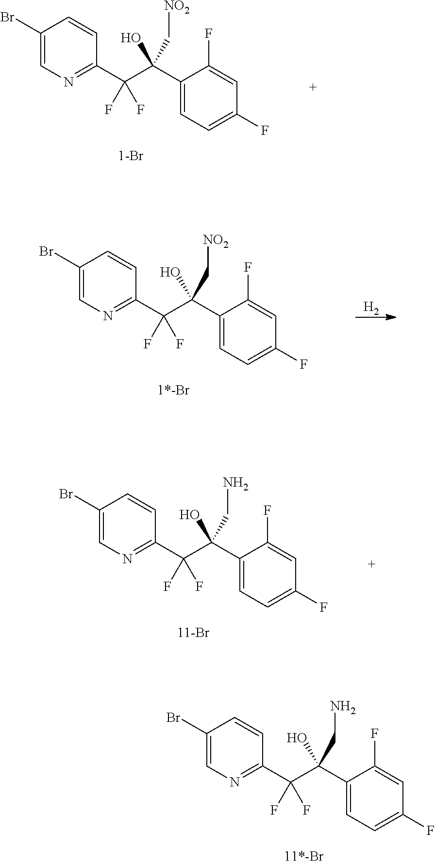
C1(Br)=CN=C(C(C(C2=CC=C(F)C=C2F)(O)C[NO2])(F)F)C=C1.C1(Br)=CN=C(C(C(C2=CC=C(F)C=C2F)(O)CN)(F)F)C=C1.C1(Br)=CN=C(C(C(C2=CC=C(F)C=C2F)(O)CN)(F)F)C=C1.C1(Br)=CN=C(C(C(C2=CC=C(F)C=C2F)(O)C[NO2])(F)F)C=C1.[H2]
